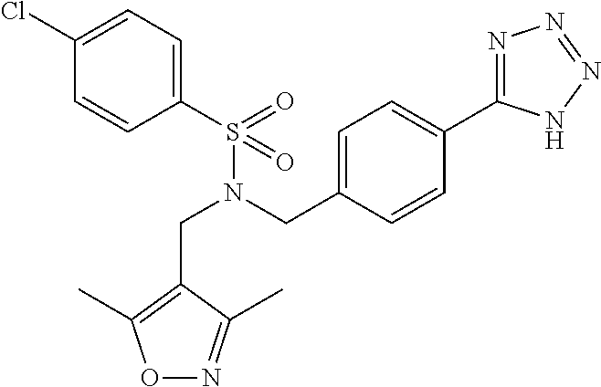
C(N(CC1=CC=C(C2=NN=NN2)C=C1)S(C1=CC=C(Cl)C=C1)(=O)=O)C1=C(C)ON=C1C
